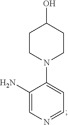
C1(N)=CN=CC=C1N1CCC(O)CC1
